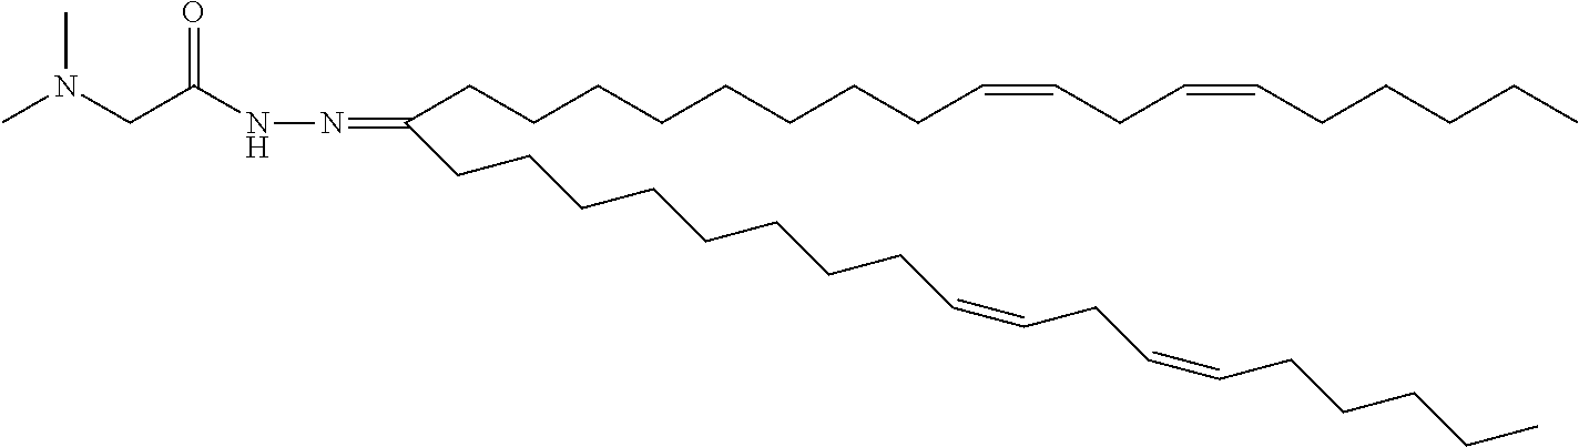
CCCCCC=CCC=CCCCCCCCCC(CCCCCCCCC=CCC=CCCCCC)=NNC(CN(C)C)=O
